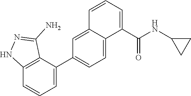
C12=C(C=CC=C1C1=CC=C3C(=C1)C=CC=C3C(NC1CC1)=O)NN=C2N
